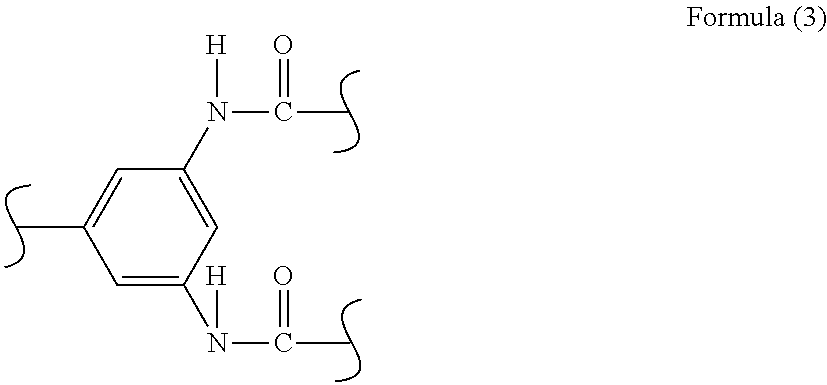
CC1=CC(N([H])C(=O)C)=CC(N([H])C(=O)C)=C1
